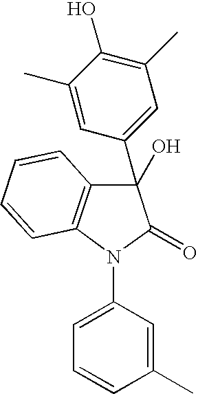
C1(C)=CC(C2(O)C3=C(N(C4=CC=CC(C)=C4)C2=O)C=CC=C3)=CC(C)=C1O
